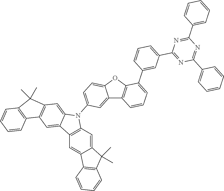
C12=CC(N3C4=CC5=C(C=C4C4=C3C=C3C(=C4)C4=C(C3(C)C)C=CC=C4)C3=C(C=CC=C3)C5(C)C)=CC=C1OC1=C2C=CC=C1C1=CC(C2=NC(C3=CC=CC=C3)=NC(C3=CC=CC=C3)=N2)=CC=C1
